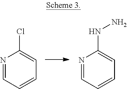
N1=CC=CC=C1Cl.N1=CC=CC=C1NN
